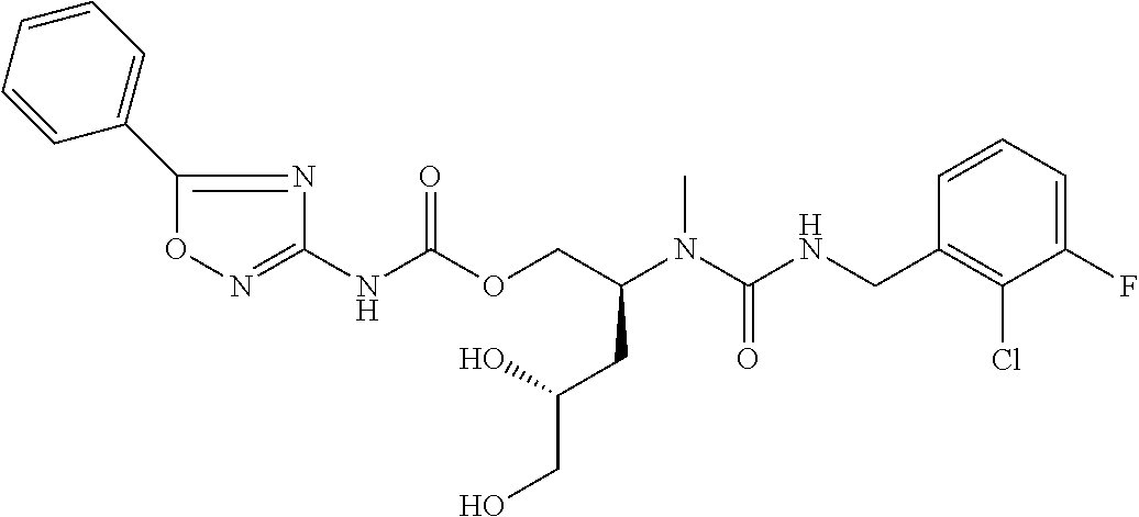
C1=CC(CNC(N(C(COC(NC2=NOC(C3=CC=CC=C3)=N2)=O)CC(CO)O)C)=O)=C(Cl)C(F)=C1
